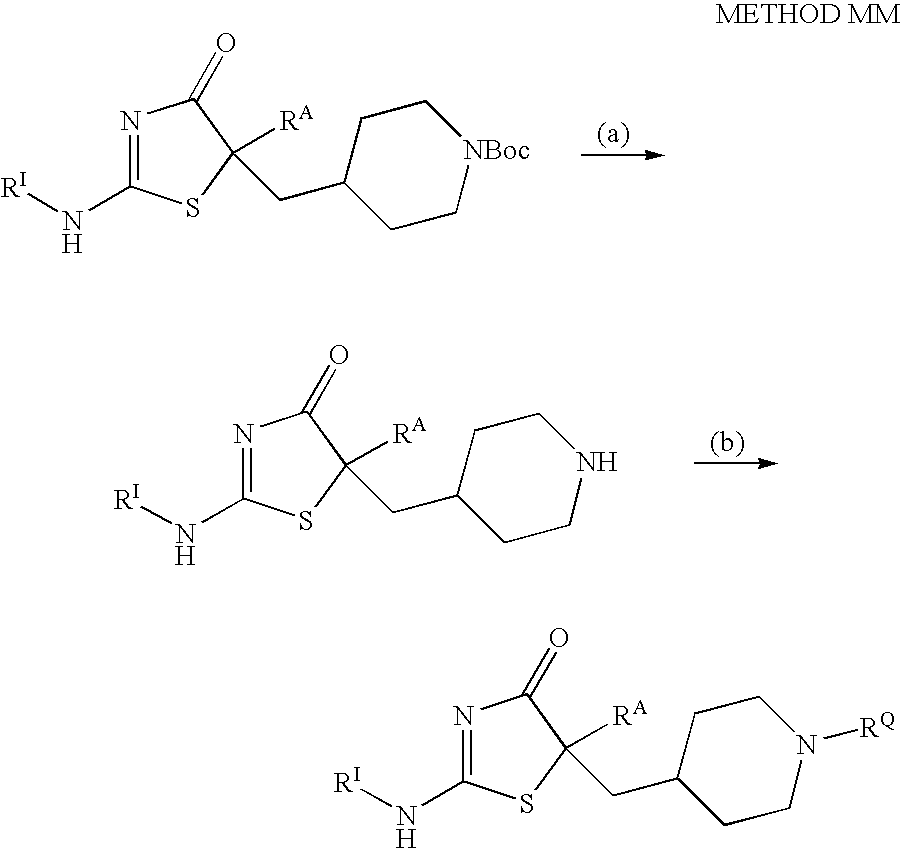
N1=C(N[RI])SC(CC2CC[NBoc]CC2)([RA])C1=O.N1=C(N[RI])SC(CC2CCNCC2)([RA])C1=O.N1=C(N[RI])SC(CC2CCN([RQ])CC2)([RA])C1=O
